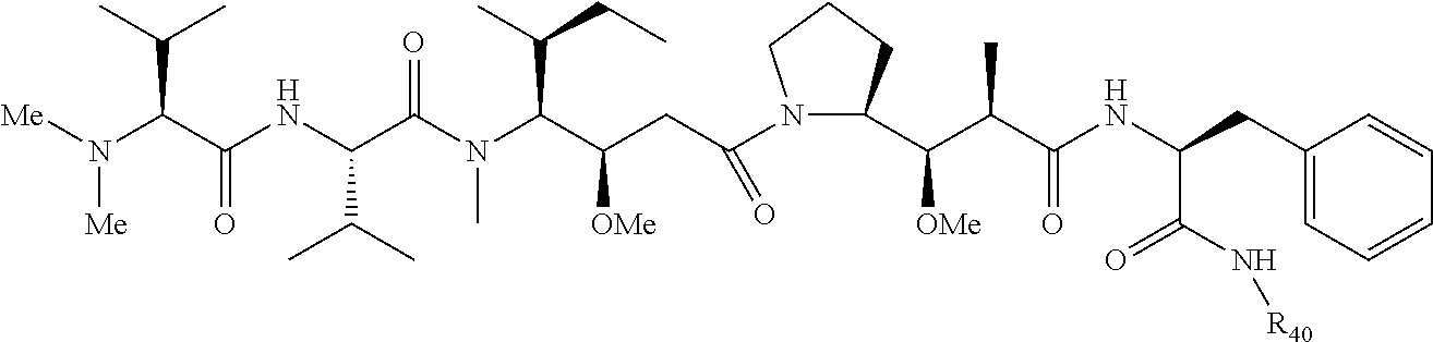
[Me]N([Me])C(C(C)C)C(=O)NC(C(C)C)C(=O)N(C)C(C(C)CC)C([OMe])CC(N1C(C(C(C(NC(CC2=CC=CC=C2)C(=O)N[R40])=O)C)[OMe])CCC1)=O
